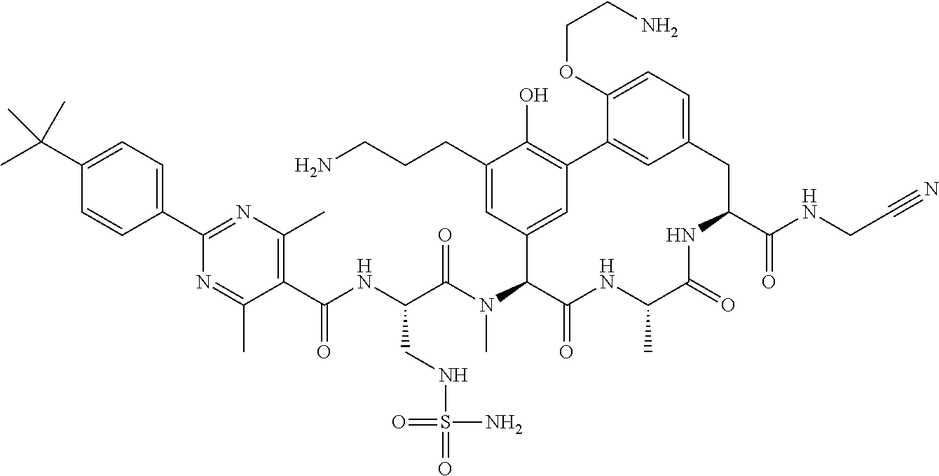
C(C(N(C1C(=O)NC(C)C(=O)NC(C(NCC#N)=O)CC2=CC=C(OCCN)C(=C2)C2=C(O)C(CCCN)=CC1=C2)C)=O)(NC(C1=C(C)N=C(C2=CC=C(C(C)(C)C)C=C2)N=C1C)=O)CNS(=O)(N)=O
